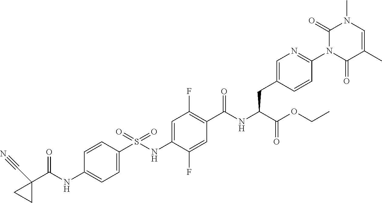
C1=C(S(NC2=CC(F)=C(C(NC(C(OCC)=O)CC3=CN=C(N4C(=O)C(C)=CN(C)C4=O)C=C3)=O)C=C2F)(=O)=O)C=CC(NC(C2(C#N)CC2)=O)=C1
